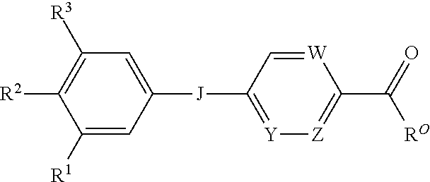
C1([R1])=CC([J]C2=[Y][Z]=C(C(=O)[RO])[W]=C2)=CC([R3])=C1[R2]
